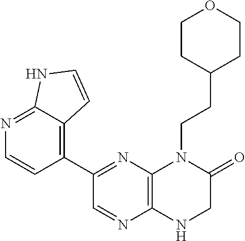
N1=C2C(=C(C3=NC4=C(N=C3)NCC(=O)N4CCC3CCOCC3)C=C1)C=CN2
